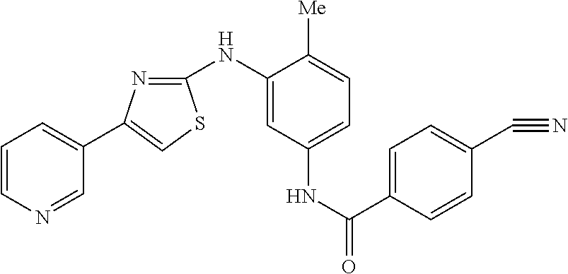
C1=CN=CC(C2=CSC(NC3=CC(NC(=O)C4=CC=C(C#N)C=C4)=CC=C3[Me])=N2)=C1
